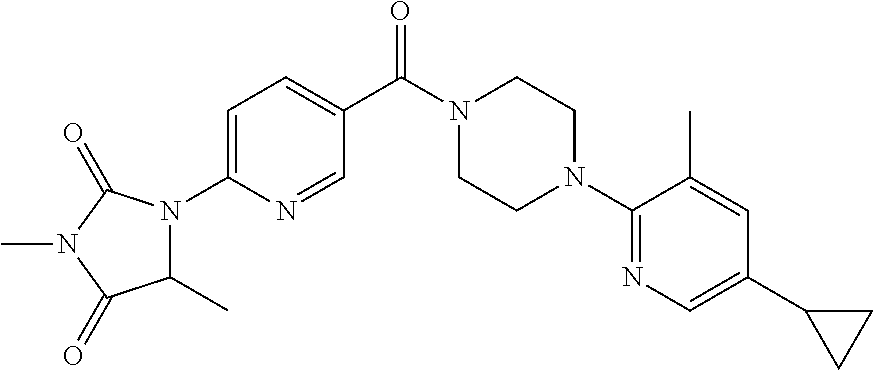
N1(C(C2=CC=C(N3C(C)C(=O)N(C)C3=O)N=C2)=O)CCN(C2=NC=C(C3CC3)C=C2C)CC1
